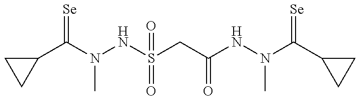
C1(C(=[Se])N(C)NS(=O)(CC(=O)NN(C)C(=[Se])C2CC2)=O)CC1
